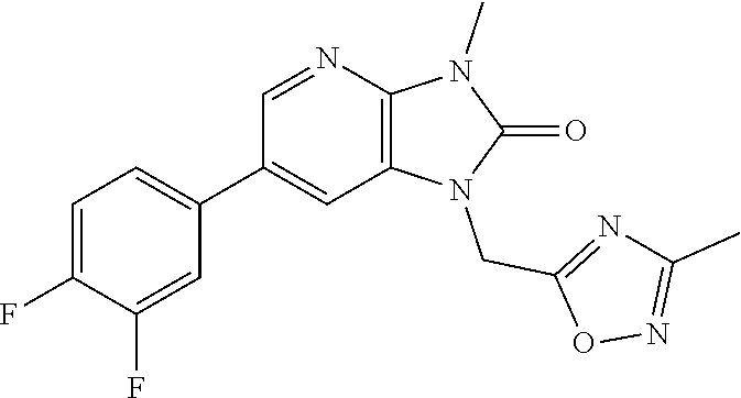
C1=C(F)C(F)=CC(C2=CC3=C(N=C2)N(C)C(=O)N3CC2=NC(C)=NO2)=C1
